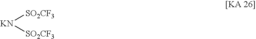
[KN]([SO2CF3])[SO2CF3]
